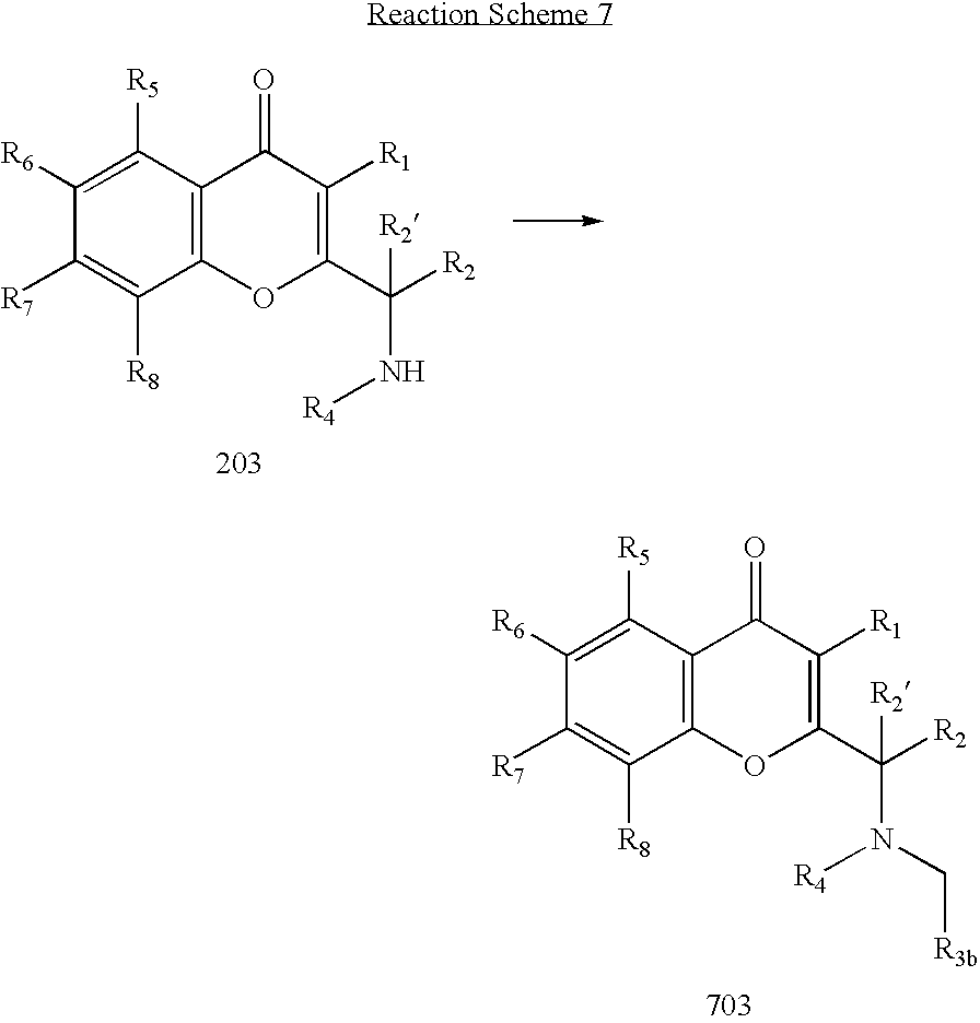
C12=C(C([R5])=C([R6])C([R7])=C1[R8])C(=O)C([R1])=C(C([R2])(N[R4])[R2])O2.C12=C(C([R5])=C([R6])C([R7])=C1[R8])C(=O)C([R1])=C(C([R2])(N([R4])C[R3b])[R2])O2
